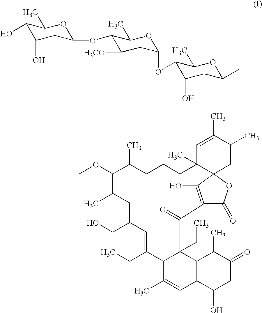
C1=C(C)C2C(CC)(C3C1C(O)CC(=O)C3C)C(=O)C1=C(O)C3(C(C)(CCCC(C)C(OC)C(C)CC(CO)C=C2CC)C=C(C)C(C)C3)OC1=O.C1(C)OC(C)C(OC2CC([H3CO])C(OC3CC(O)C(O)C(C)O3)C(C)O2)C(O)C1
